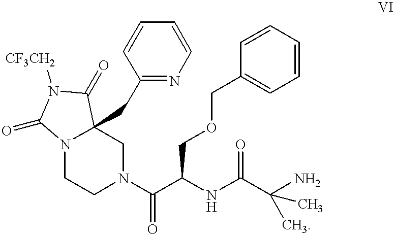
N12CCN(C(C(NC(C(C)(N)C)=O)COCC3=CC=CC=C3)=O)CC1(CC1=NC=CC=C1)C(=O)N([CF3CH2])C2=O
